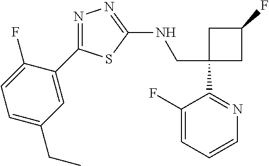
C1(CNC2=NN=C(C3=CC(CC)=CC=C3F)S2)(C2=NC=CC=C2F)CC(F)C1
